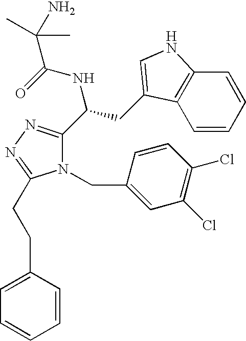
N1(CC2=CC(Cl)=C(Cl)C=C2)C(C(CC2=CNC3=C2C=CC=C3)NC(=O)C(N)(C)C)=NN=C1CCC1=CC=CC=C1
